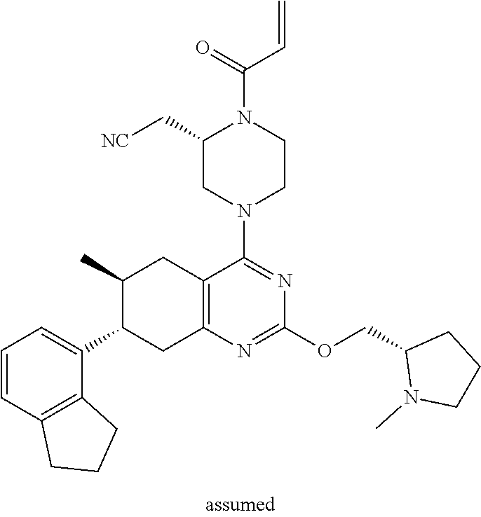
C1(C2=CC=CC3=C2CCC3)CC2=C(CC1C)C(N1CCN(C(=O)C=C)C(C[NC])C1)=NC(OCC1N(C)CCC1)=N2
